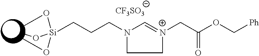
[CF3SO3].C1=[N+](CC(OC[Ph])=O)CCN1CCC[Si](OC)(OC)OC
